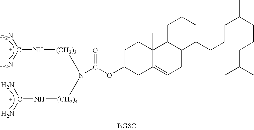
C1C(OC(=O)N([(CH2)4]NC(N)N)[(CH2)3]NC(N)N)CC2=CCC3C(C2(C)C1)CCC1(C)C3CCC1C(CCCC(C)C)C
